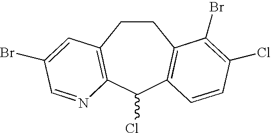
C1CC2=C(C(Cl)C3=C1C(Br)=C(Cl)C=C3)N=CC(Br)=C2
